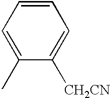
C1(C)=CC=CC=C1[CH2CN]
